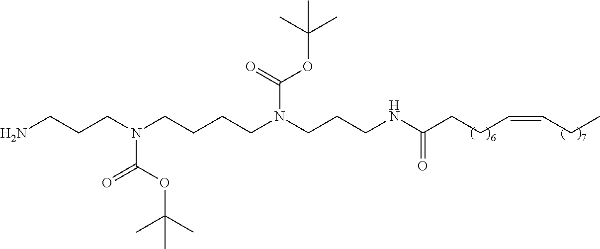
C(NC(CCC=CCC)=O)CCN(CCCCN(CCCN)C(=O)OC(C)(C)C)C(=O)OC(C)(C)C
